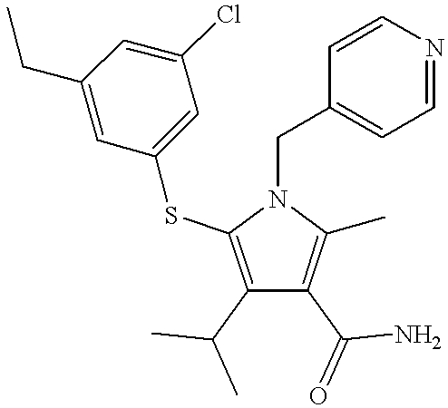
C1(C(C)C)=C(SC2=CC(Cl)=CC(CC)=C2)N(CC2=CC=NC=C2)C(C)=C1C(=O)N
